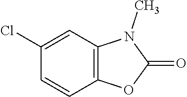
C12=C(C=C(Cl)C=C1)N(C)C(=O)O2
